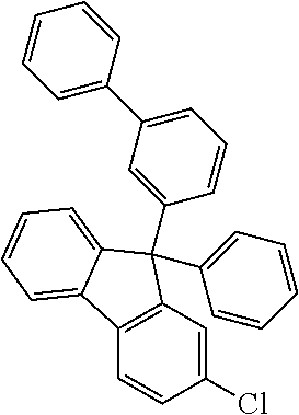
C1(Cl)=CC2=C(C=C1)C1=CC=CC=C1C2(C1=CC=CC=C1)C1=CC(C2=CC=CC=C2)=CC=C1
